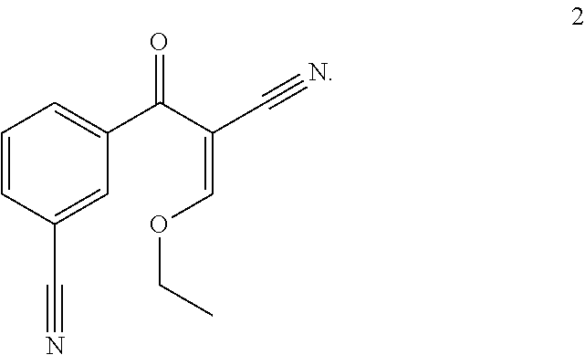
C1=CC(C#N)=CC(C(C(=COCC)C#N)=O)=C1
